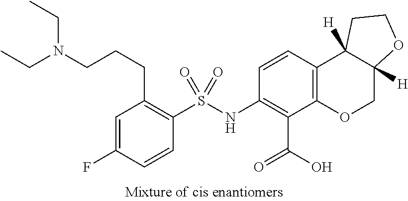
C1(NS(C2=C(CCCN(CC)CC)C=C(F)C=C2)(=O)=O)=C(C(=O)O)C2=C(C=C1)C1([H])C([H])(CO2)OCC1
